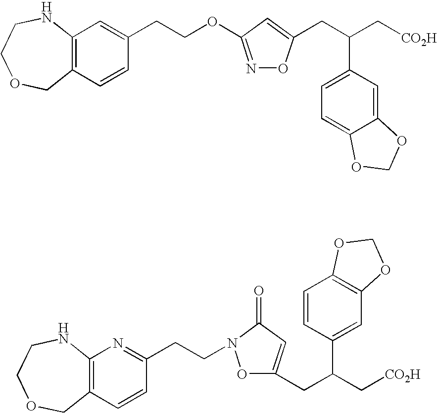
C12=C(C=CC(CCOC3=NOC(CC(C[CO2H])C4=CC=C5C(=C4)OCO5)=C3)=C1)COCCN2.C12=C(C=CC(CCN3OC(CC(C[CO2H])C4=CC5=C(C=C4)OCO5)=CC3=O)=N1)COCCN2
